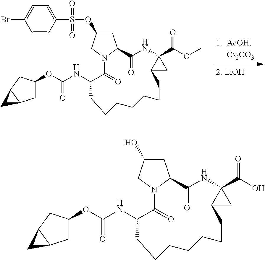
C1(S(OC2CC3N(C2)C(=O)C(NC(OC2CC4C(C2)C4)=O)CCCCCCCC2C(C(OC)=O)(NC3=O)C2)(=O)=O)=CC=C(Br)C=C1.C1C(O)CN2C1C(=O)NC1(C(O)=O)C(C1)CCCCCCCC(NC(OC1CC3C(C1)C3)=O)C2=O
